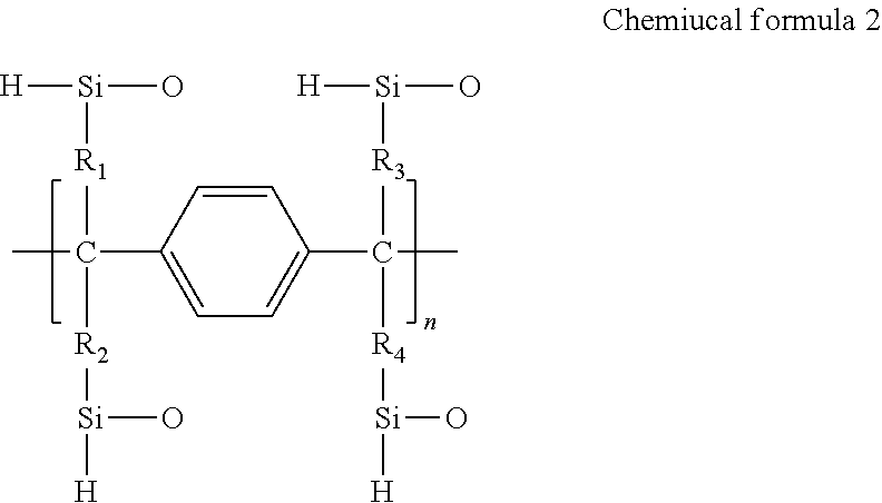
CC([R1][Si]([H])O)(C1=CC=C(C([R3][Si]([H])O)([R4][Si](O)[H])C)C=C1)[R2][Si](O)[H]
